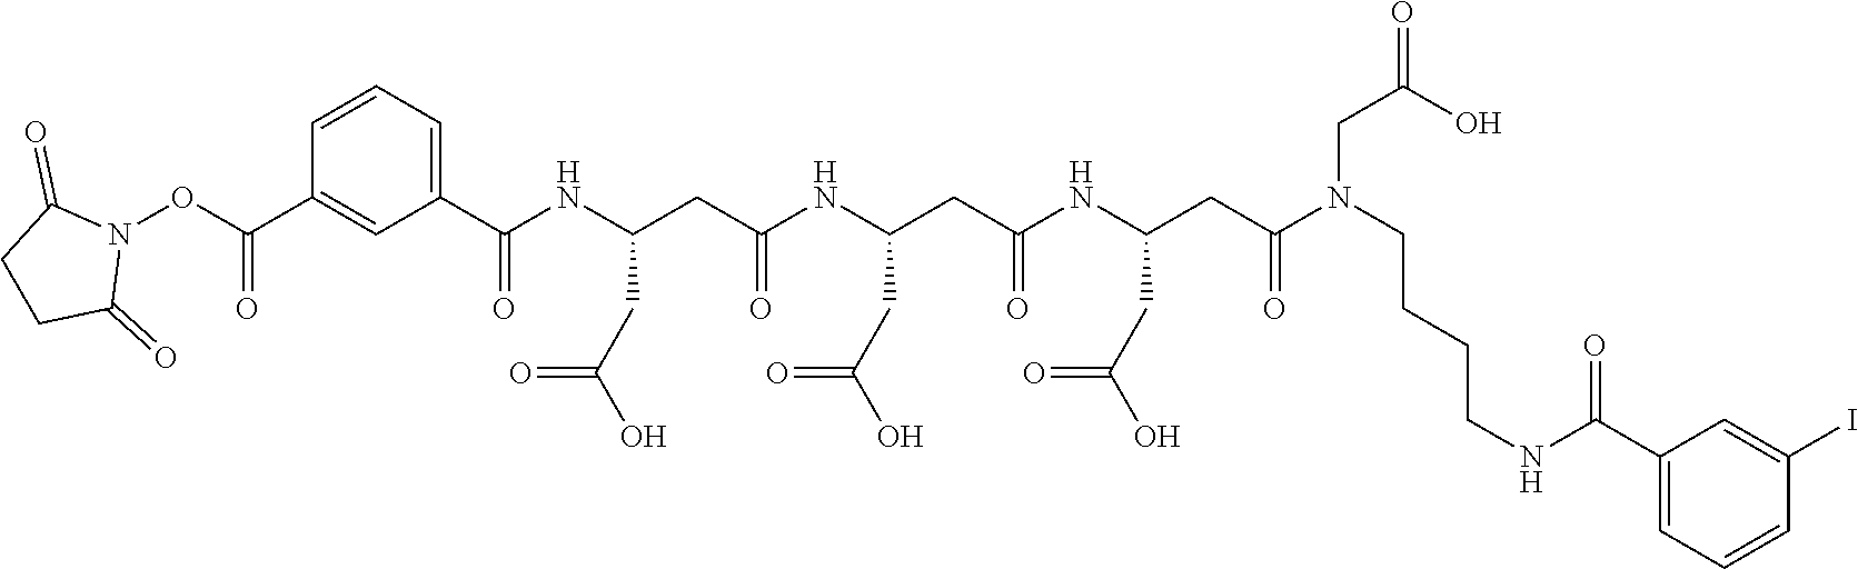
C1C(=O)N(OC(C2=CC(C(NC(CC(NC(CC(NC(CC(N(CC(=O)O)CCCCNC(C3=CC=CC(I)=C3)=O)=O)CC(O)=O)=O)CC(O)=O)=O)CC(O)=O)=O)=CC=C2)=O)C(=O)C1
